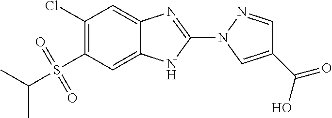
C1=C2C(=CC(Cl)=C1S(=O)(=O)C(C)C)N=C(N1C=C(C(O)=O)C=N1)N2
